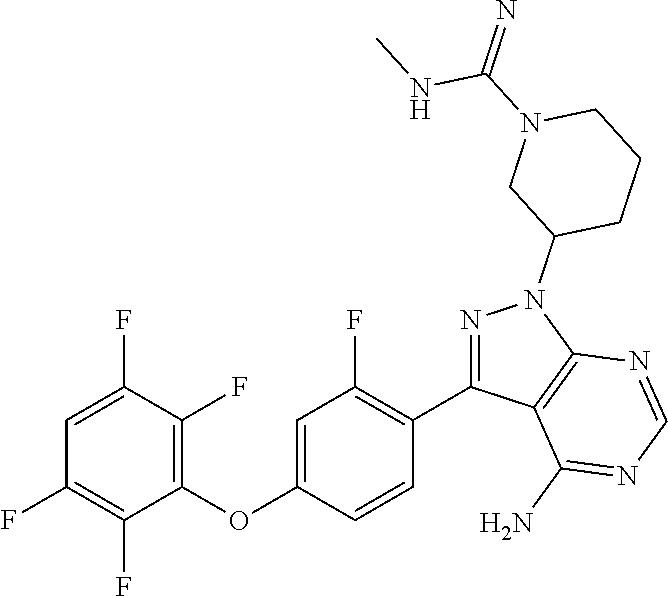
C1(OC2=CC(F)=C(C3=NN(C4CCCN(C(=N)NC)C4)C4=C3C(N)=NC=N4)C=C2)=C(F)C(F)=CC(F)=C1F
